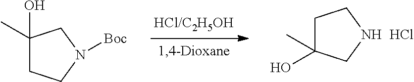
C1C(O)(C)CNC1.Cl.C1(C)(O)CCN([Boc])C1
